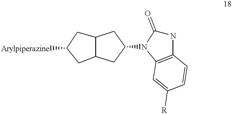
C12CC([Arylpiperazine])CC1CC(N1C(=O)NC3=C1C=C([R])C=C3)C2
